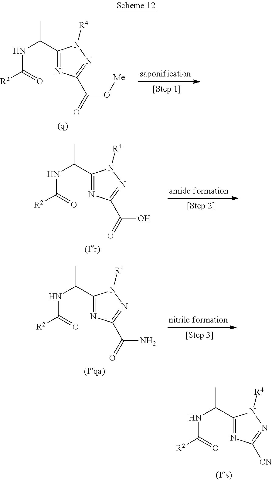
N(C(C1=NC(C(O[Me])=O)=NN1[R4])C)C([R2])=O.N(C(C1=NC(C(O)=O)=NN1[R4])C)C([R2])=O.N(C(C1=NC(C(N)=O)=NN1[R4])C)C([R2])=O.N(C(C1=NC([CN])=NN1[R4])C)C([R2])=O
